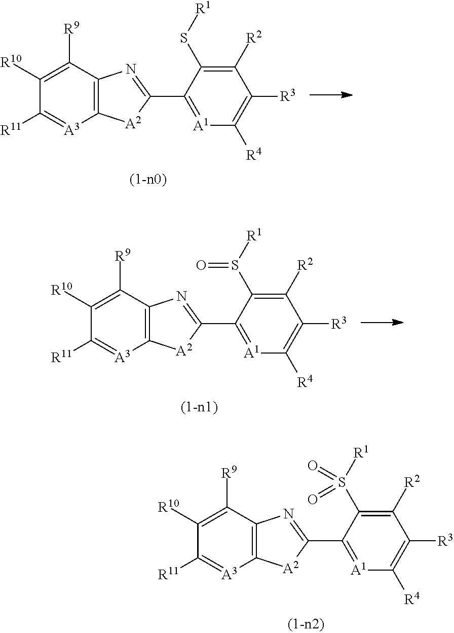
C12=C(C([R9])=C([R10])C([R11])=[A3]1)N=C(C1=[A1]C([R4])=C([R3])C([R2])=C1S[R1])[A2]2.C12=C(C([R9])=C([R10])C([R11])=[A3]1)N=C(C1=[A1]C([R4])=C([R3])C([R2])=C1S([R1])=O)[A2]2.C12=C(C([R9])=C([R10])C([R11])=[A3]1)N=C(C1=[A1]C([R4])=C([R3])C([R2])=C1S([R1])(=O)=O)[A2]2
